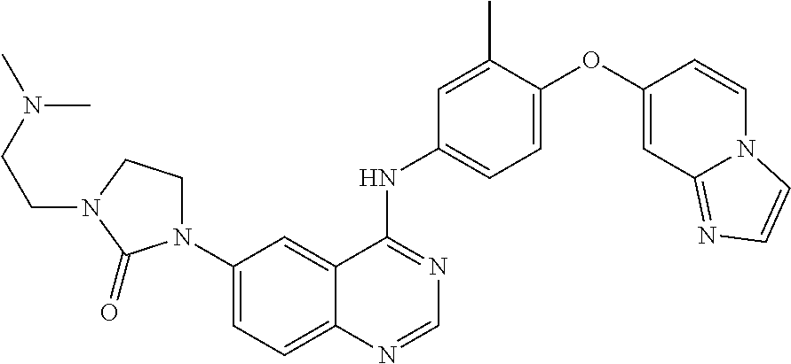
C12=CC=C(N3CCN(CCN(C)C)C3=O)C=C1C(NC1=CC=C(OC3=CC4=NC=CN4C=C3)C(C)=C1)=NC=N2
